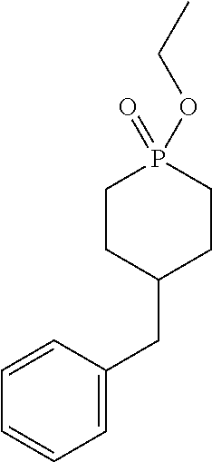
C1=CC=CC=C1CC1CCP(OCC)(=O)CC1
